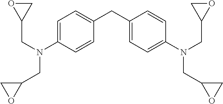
C1=C(N(CC2CO2)CC2CO2)C=CC(CC2=CC=C(N(CC3CO3)CC3CO3)C=C2)=C1
